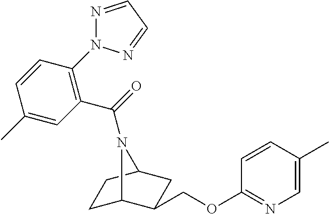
C1(OCC2C3CCC(C2)N3C(=O)C2=C(N3N=CC=N3)C=CC(C)=C2)=NC=C(C)C=C1
